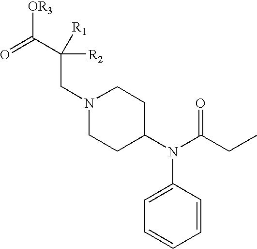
C1(N(C(CC)=O)C2=CC=CC=C2)CCN(CC([R2])(C(=O)[OR3])[R1])CC1
